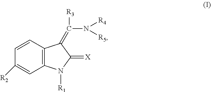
C1([R2])=CC2=C(C=C1)C(=C(N([R4])[R5])[R3])C(=[X])N2[R1]
